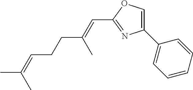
C1(C2=CC=CC=C2)=COC(C=C(CCC=C(C)C)C)=N1
